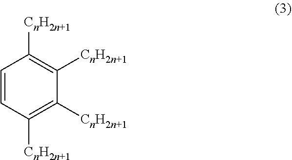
C1=CC([CnH2n+1])=C([CnH2n+1])C([CnH2n+1])=C1[CnH2n+1]
